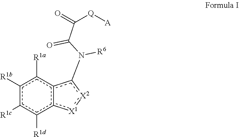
c1([R1b])c([R1c])c([R1d])c2c(c1[R1a])c(N(C(C(=O)[Q][A])=O)[R6])[X2]:[X1]2
